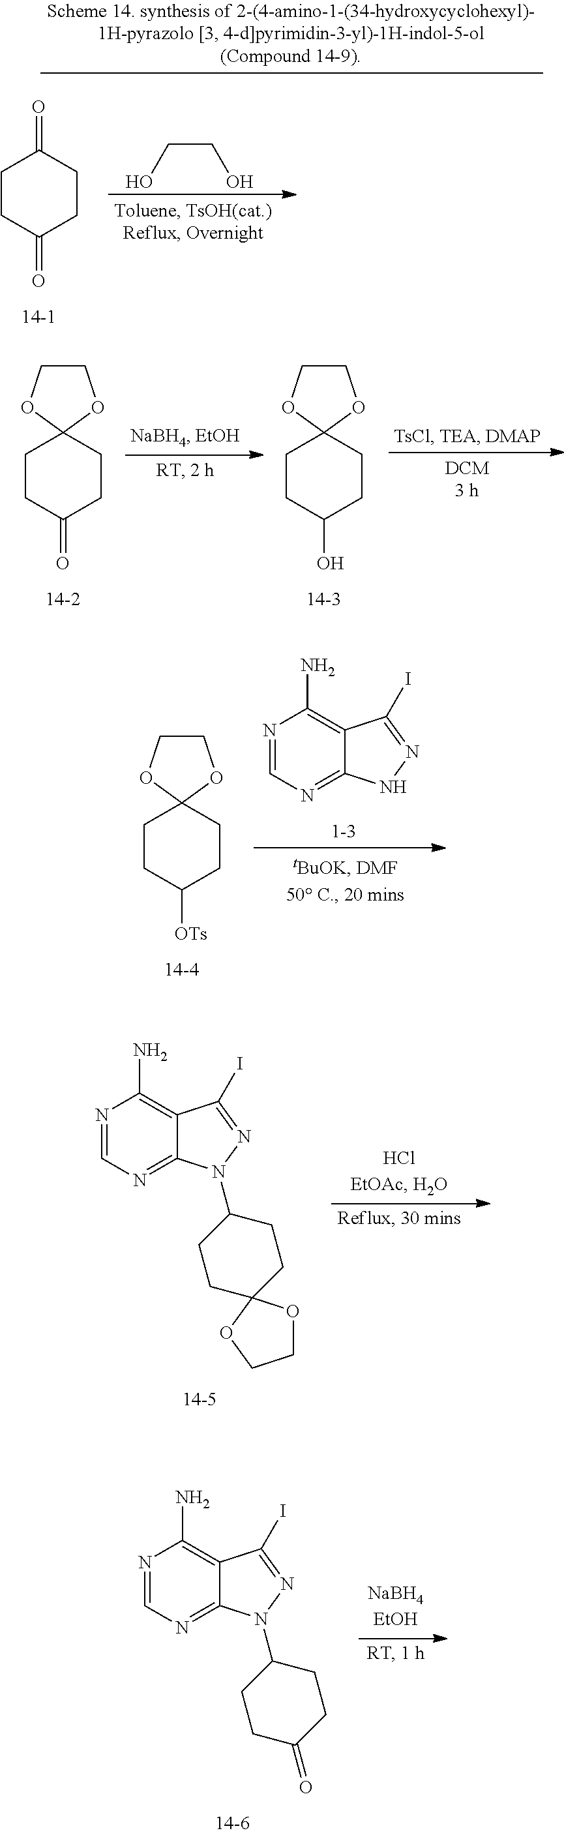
C1CC(=O)CCC1=O.C(CO)O.C1CC(=O)CCC12OCCO2.C1CC(O)CCC12OCCO2.N1=CN=C2C(=C1N)C(I)=NN2.C1CC([OTs])CCC12OCCO2.N1=CN=C2C(=C1N)C(I)=NN2C1CCC2(CC1)OCCO2.N1=CN=C2C(=C1N)C(I)=NN2C1CCC(=O)CC1
